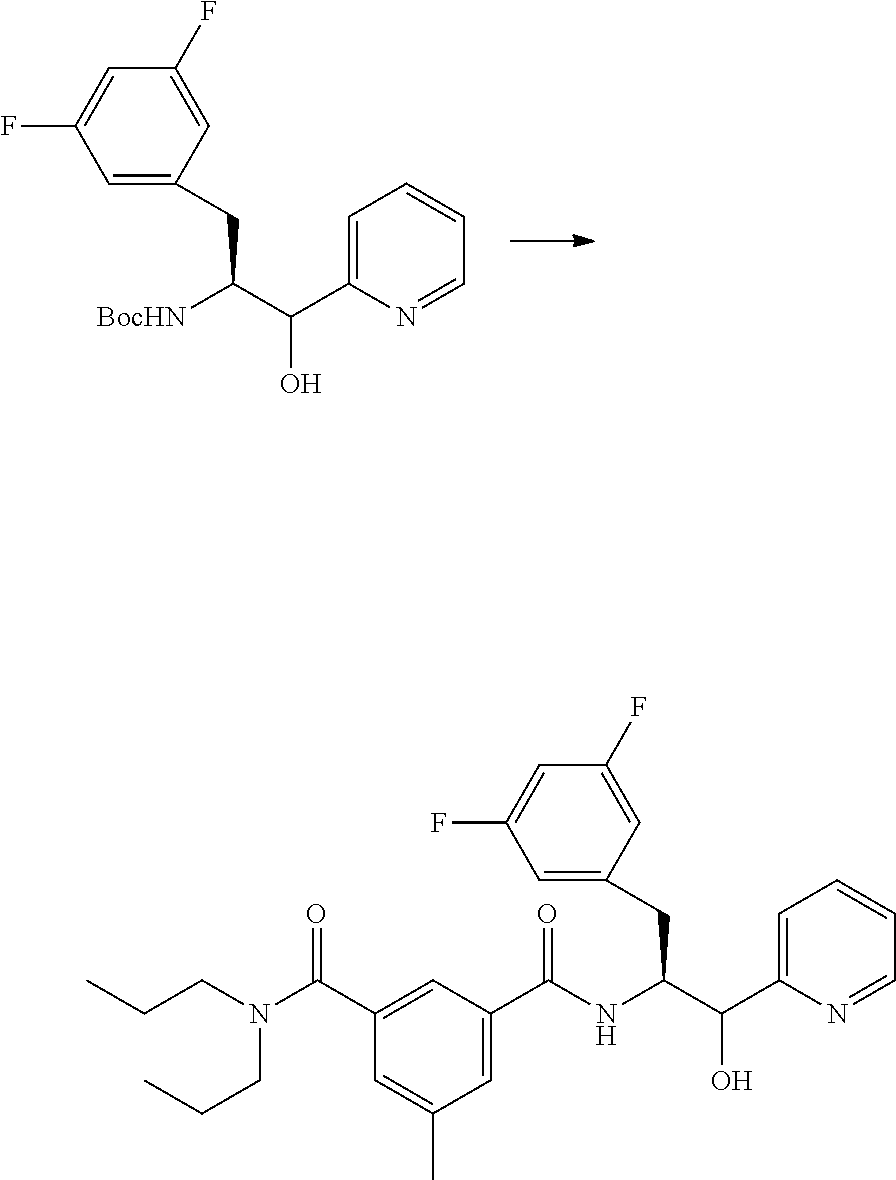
N1=CC=CC=C1C(C([BocHN])CC1=CC(F)=CC(F)=C1)O.N1=CC=CC=C1C(C(NC(C1=CC(C)=CC(C(N(CCC)CCC)=O)=C1)=O)CC1=CC(F)=CC(F)=C1)O
